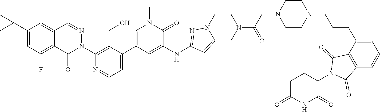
C1(C(C)(C)C)=CC(F)=C2C(=C1)C=NN(C1=C(CO)C(C3=CN(C)C(=O)C(NC4=NN5C(=C4)CN(C(CN4CCN(CCCC6=CC=CC7=C6C(=O)N(C6C(=O)NC(=O)CC6)C7=O)CC4)=O)CC5)=C3)=CC=N1)C2=O
